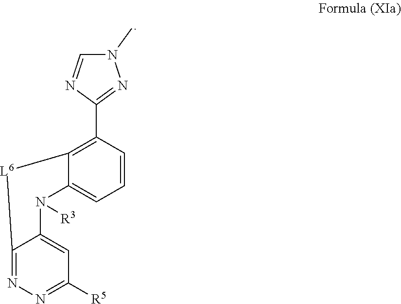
C12=CC([R5])=NN=C1[L6]C1=C(C3=NN(C)C=N3)C=CC=C1N2[R3]
